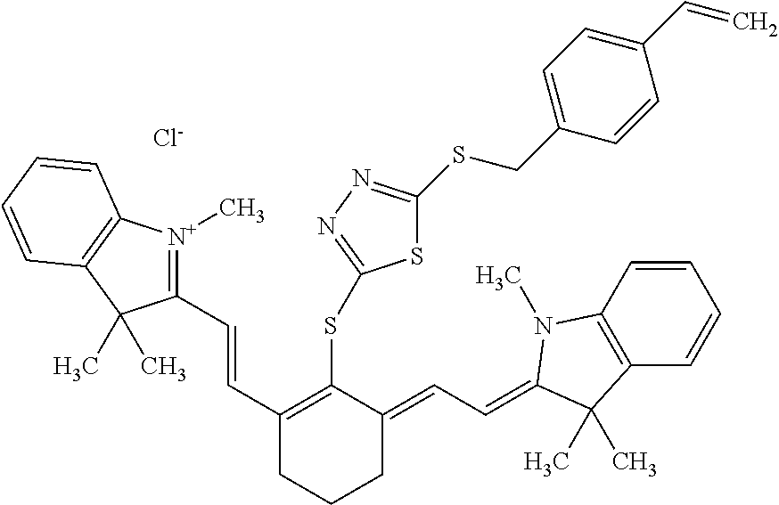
[Cl-].C1CC(=CC=C2N(C)C3=C(C=CC=C3)C2(C)C)C(SC2=NN=C(SCC3=CC=C(C=C)C=C3)S2)=C(C=CC2=[N+](C)C3=C(C2(C)C)C=CC=C3)C1
